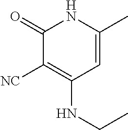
[NC]C1=C(NCC)C=C(C)NC1=O
